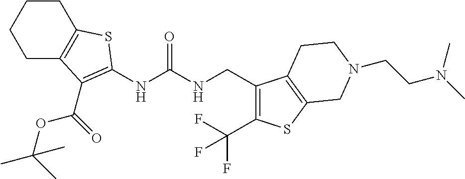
C1CC2=C(CC1)C(C(OC(C)(C)C)=O)=C(NC(NCC1=C(C(F)(F)F)SC3=C1CCN(CCN(C)C)C3)=O)S2
